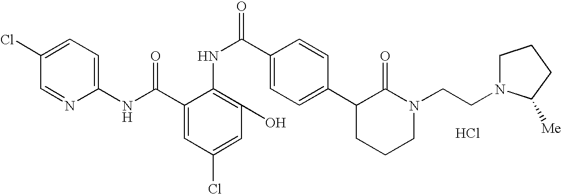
C1(NC(C2=CC(Cl)=CC(O)=C2NC(C2=CC=C(C3CCCN(CCN4CCCC4[Me])C3=O)C=C2)=O)=O)=CC=C(Cl)C=N1.Cl
